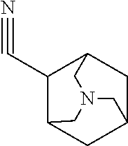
C1C2CC3C(C#N)C1CN(C2)C3
